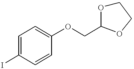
C1=C(I)C=CC(OCC2OCCO2)=C1
